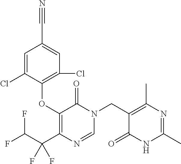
C1=C(Cl)C(OC2=C(C(C(F)F)(F)F)N=CN(CC3=C(C)N=C(C)NC3=O)C2=O)=C(Cl)C=C1C#N
